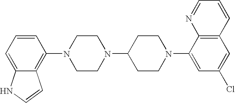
N1(C2=C3C(=CC=C2)NC=C3)CCN(C2CCN(C3=CC(Cl)=CC4=C3N=CC=C4)CC2)CC1
